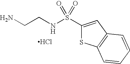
NCCNS(C1=CC2=C(S1)C=CC=C2)(=O)=O.Cl
